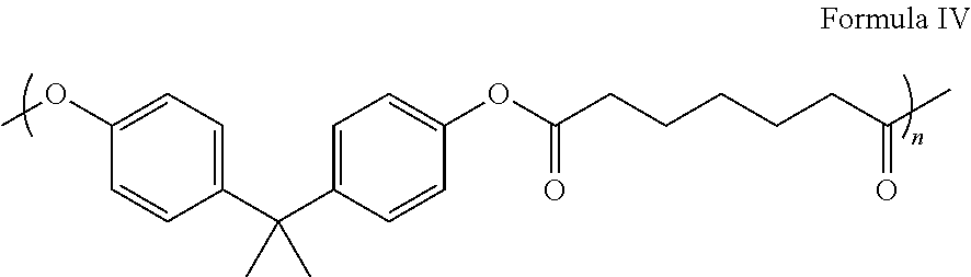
C1(C(C2=CC=C(OC(CCCCCC(C)=O)=O)C=C2)(C)C)=CC=C(OC)C=C1
